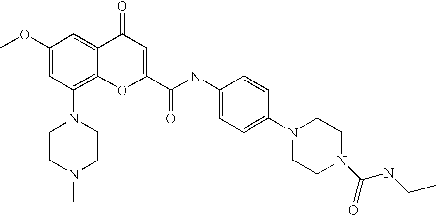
N1(C2=C3C(=CC(OC)=C2)C(=O)C=C(C(NC2=CC=C(N4CCN(C(NCC)=O)CC4)C=C2)=O)O3)CCN(C)CC1
